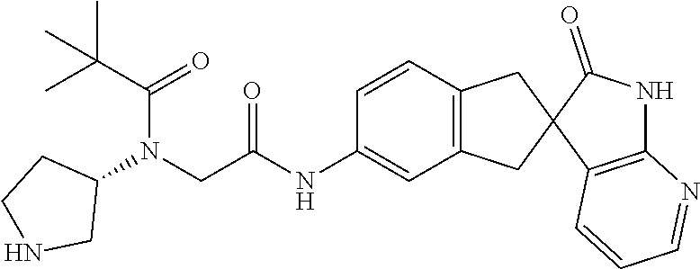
C1=CC2=C(C=C1NC(CN(C1CCNC1)C(=O)C(C)(C)C)=O)CC1(C2)C2=C(NC1=O)N=CC=C2
